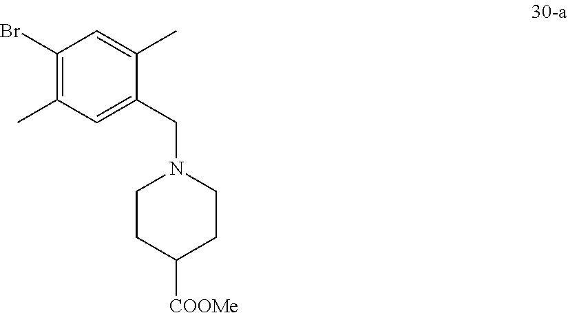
C1CC([COOMe])CCN1CC1=CC(C)=C(Br)C=C1C
